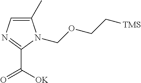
C1(C)=CN=C(C([OK])=O)N1COCC[TMS]
